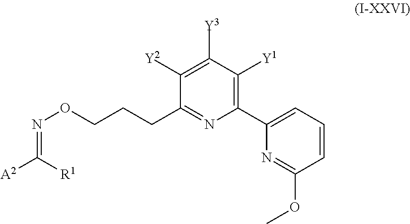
C1(C2=CC=CC(OC)=N2)=C([Y1])C([Y3])=C([Y2])C(CCCON=C([A2])[R1])=N1
